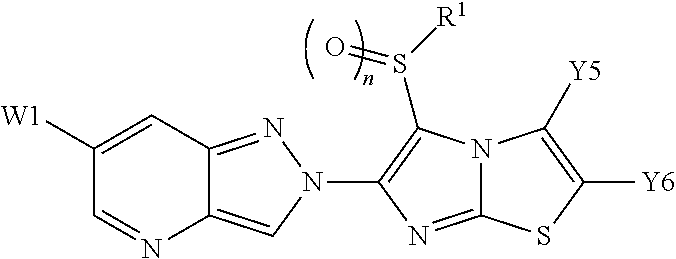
C12=CN(C3=C(S([R1])=O)N4C(=N3)SC([Y6])=C4[Y5])N=C1C=C([W1])C=N2
